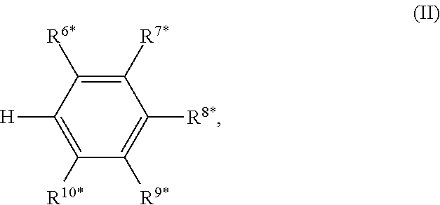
[H]C1=C([R10*])C([R9*])=C([R8*])C([R7*])=C1[R6*]
